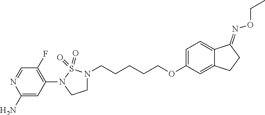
C1(N2CCN(CCCCCOC3=CC=C4C(=C3)CCC4=NOCC)S2(=O)=O)=C(F)C=NC(N)=C1
